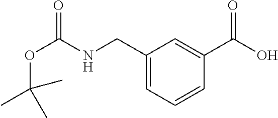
C1(CNC(OC(C)(C)C)=O)=CC=CC(C(O)=O)=C1
